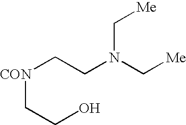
C(N(C[Me])CC[CON]CCO)[Me]
